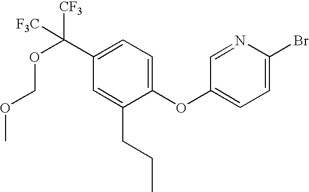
O(C1=CC=C(Br)N=C1)C1=CC=C(C(OCOC)([CF3])[F3C])C=C1CCC
